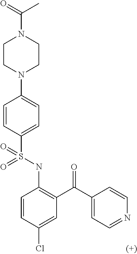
C1=CC(S(NC2=C(C(=O)C3=CC=NC=C3)C=C(Cl)C=C2)(=O)=O)=CC=C1N1CCN(C(C)=O)CC1
